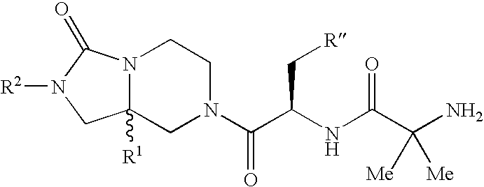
C12([R1])N(C(=O)N([R2])C1)CCN(C(C(NC(C(N)([Me])[Me])=O)C[R])=O)C2
